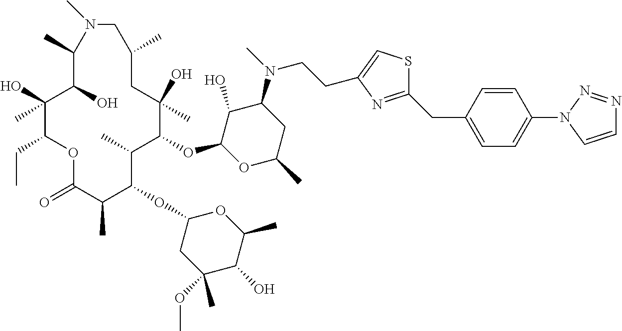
C1(O)C(OC2C(C)C(OC3CC(OC)(C)C(O)C(C)O3)C(C)C(=O)OC(CC)C(O)(C)C(O)C(C)N(C)CC(C)CC2(O)C)OC(C)CC1N(C)CCC1=CSC(CC2=CC=C(N3C=CN=N3)C=C2)=N1
